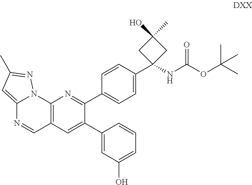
C12=CC(C)=NN1C1=C(C=N2)C=C(C2=CC(O)=CC=C2)C(C2=CC=C(C3(NC(OC(C)(C)C)=O)CC(O)(C)C3)C=C2)=N1
